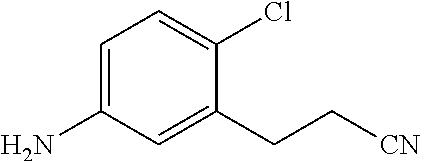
C1=C(N)C=C(CC[CN])C(Cl)=C1
